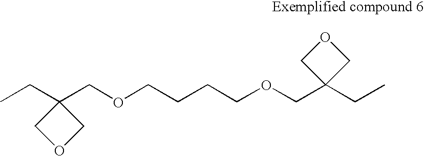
CCC1(COCCCCOCC2(CC)COC2)COC1
